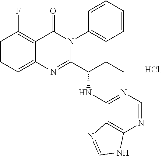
C1=CC=C2C(=C1F)C(=O)N(C1=CC=CC=C1)C(C(CC)NC1=NC=NC3=C1N=CN3)=N2.[HCl]
